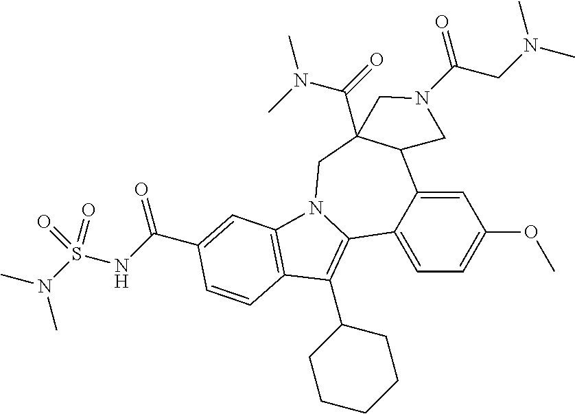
C1=C2C(=CC=C1OC)C1=C(C3CCCCC3)C3=C(N1CC1(C(=O)N(C)C)C2CN(C(=O)CN(C)C)C1)C=C(C(NS(N(C)C)(=O)=O)=O)C=C3
